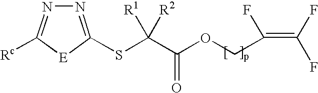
S(C(C(OCC(=C(F)F)F)=O)([R2])[R1])C1=NN=C([Rc])[E]1
